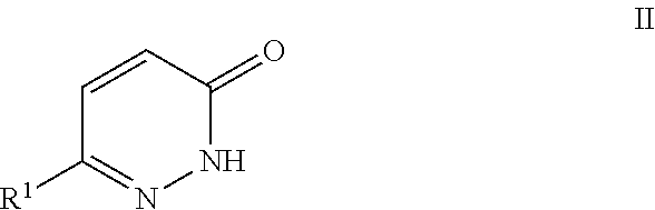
C1=CC(=O)NN=C1[R1]
